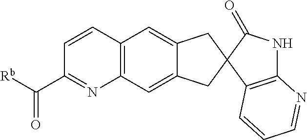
C12=C(C=C3C(=C1)CC1(C3)C3=C(NC1=O)N=CC=C3)N=C(C([Rb])=O)C=C2
